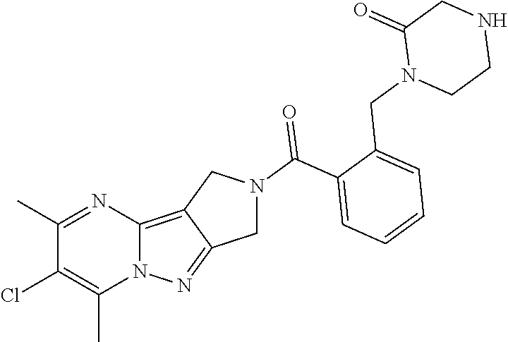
C1(C)=NC2=C3C(=NN2C(C)=C1Cl)CN(C(C1=CC=CC=C1CN1CCNCC1=O)=O)C3
